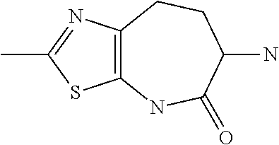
C12=C(N=C(C)S1)CCC(N)C(=O)N2
